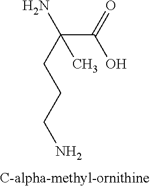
C(C(=O)O)(CCCN)(N)C
